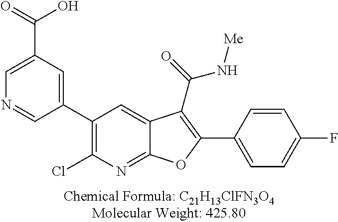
C1(C2=CC(C(=O)O)=CN=C2)=C(Cl)N=C2C(=C1)C(C(=O)N[Me])=C(C1=CC=C(F)C=C1)O2
